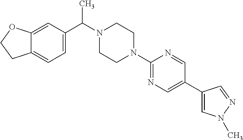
C12=CC(C(N3CCN(C4=NC=C(C5=CN(C)N=C5)C=N4)CC3)C)=CC=C1CCO2
